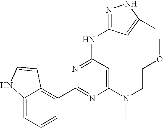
N(C1=NC(C2=C3C(=CC=C2)NC=C3)=NC(N(C)CCOC)=C1)C1=NNC(C)=C1
